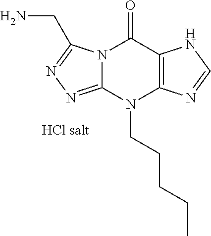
N12C(=NN=C1CN)N(CCCCC)C1=C(C2=O)NC=N1
